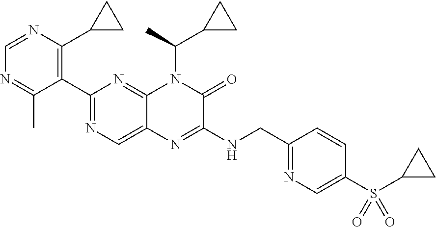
C1=NC(C2CC2)=C(C2=NC=C3C(=N2)N(C(C2CC2)C)C(=O)C(NCC2=NC=C(S(C4CC4)(=O)=O)C=C2)=N3)C(C)=N1
